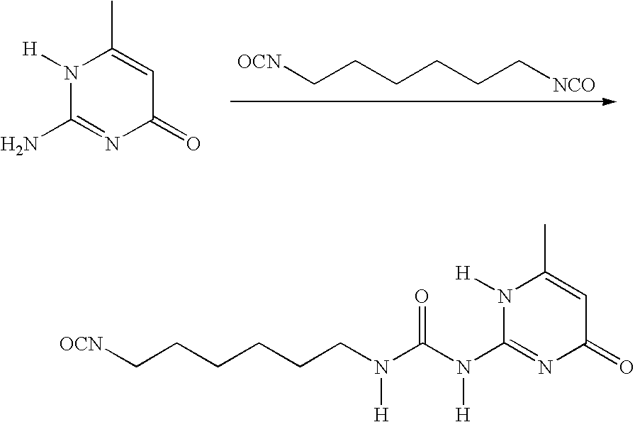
N1([H])C(N)=NC(=O)C=C1C.C(CC[NCO])CCC[OCN].O=C(N(C1=NC(=O)C=C(C)N1[H])[H])N(CCCCCC[OCN])[H]
